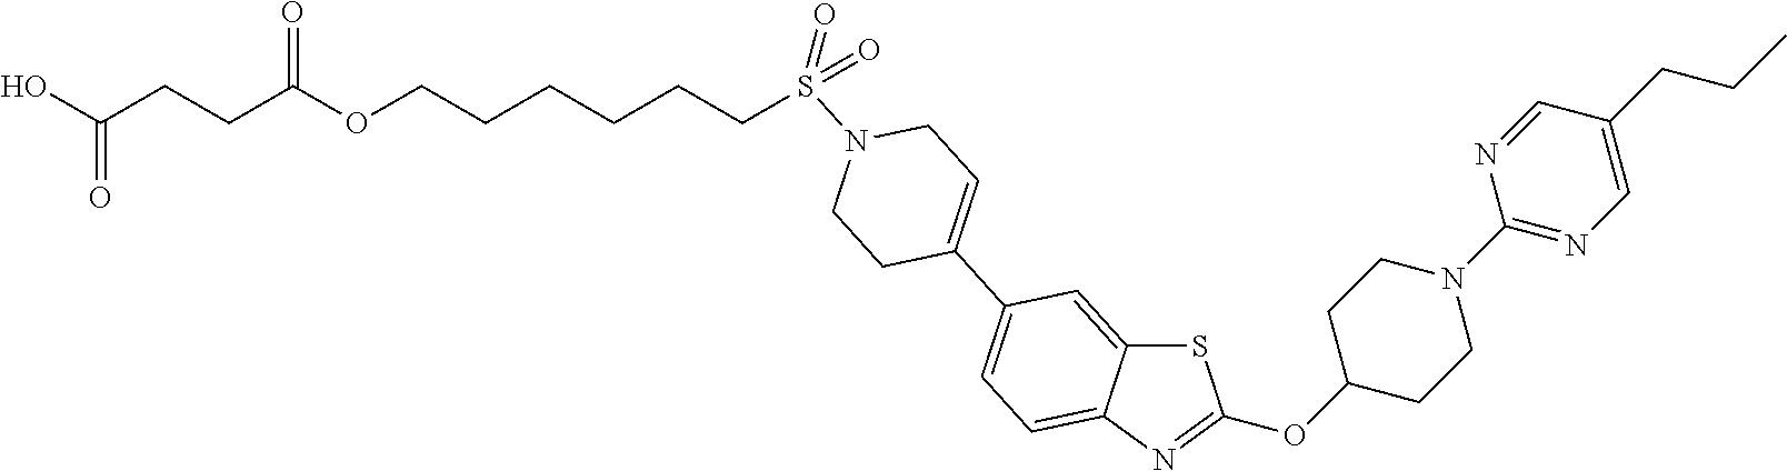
S1C2=CC(C3=CCN(S(=O)(=O)CCCCCCOC(CCC(O)=O)=O)CC3)=CC=C2N=C1OC1CCN(C2=NC=C(CCC)C=N2)CC1
